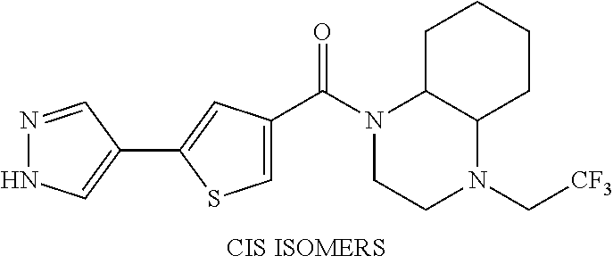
C1=C(C(N2CCN(C[CF3])C3C2CCCC3)=O)C=C(C2=CNN=C2)S1
